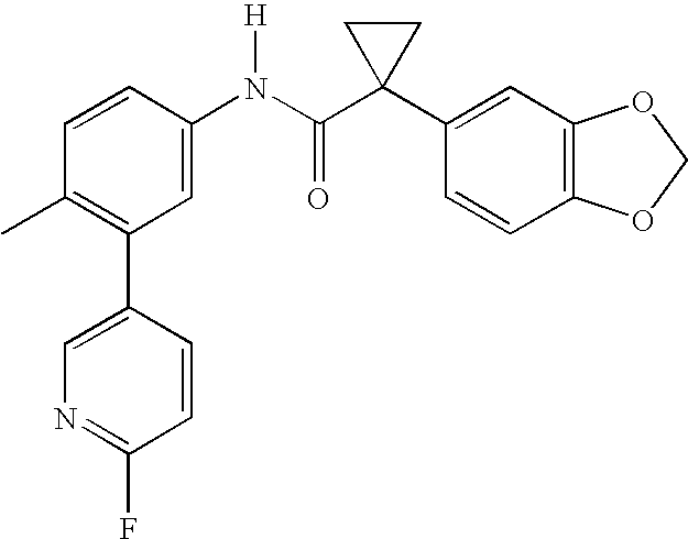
C1=CC(N(C(C2(C3=CC4=C(C=C3)OCO4)CC2)=O)[H])=CC(C2=CN=C(F)C=C2)=C1C
